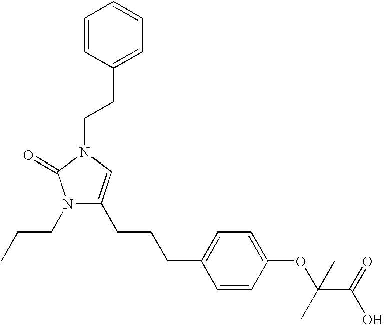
N1(CCC)C(CCCC2=CC=C(OC(C(O)=O)(C)C)C=C2)=CN(CCC2=CC=CC=C2)C1=O
